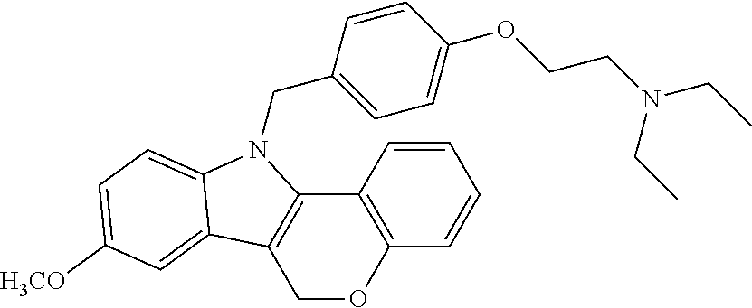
C12=C(C=CC=C1)OCC1=C2N(CC2=CC=C(OCCN(CC)CC)C=C2)C2=CC=C([H3CO])C=C12
